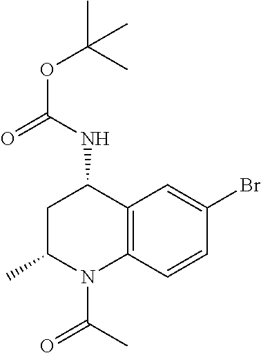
N(C1CC(C)N(C(C)=O)C2=C1C=C(Br)C=C2)C(=O)OC(C)(C)C
